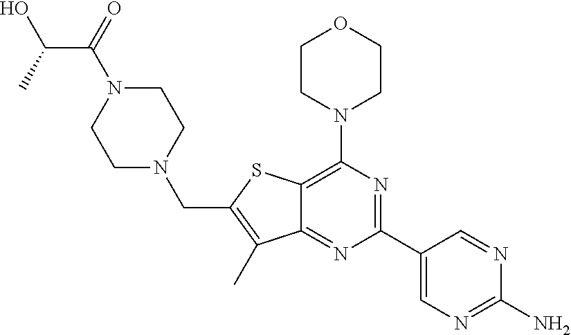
C12=C(N3CCOCC3)N=C(C3=CN=C(N)N=C3)N=C1C(C)=C(CN1CCN(C(=O)C(O)C)CC1)S2
